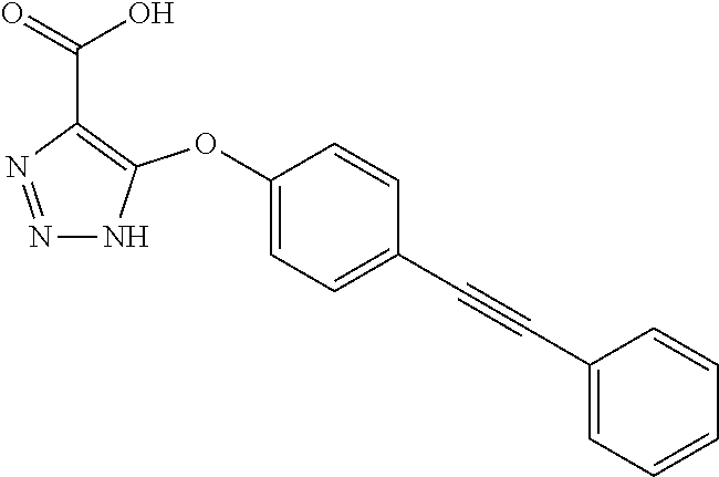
C1(OC2=C(C(=O)O)N=NN2)=CC=C(C#CC2=CC=CC=C2)C=C1
